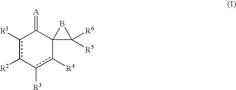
c1([R1])c([R2])-c([R3])c([R4])C2(C1=[A])C([R5])([R6])B2
